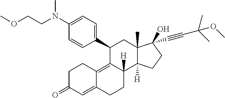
C1(N(C)CCOC)=CC=C(C2C3=C4C(=CC(=O)CC4)CCC3([H])C3([H])C(C)(C2)C(O)(C#CC(C)(C)OC)CC3)C=C1
